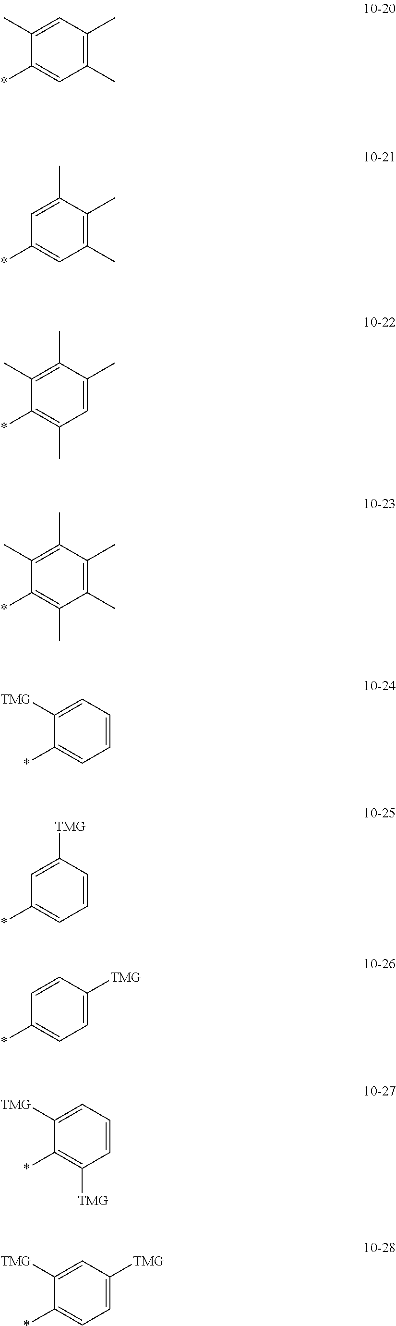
C1(*)=CC(C)=C(C)C=C1C.C1(*)=CC(C)=C(C)C(C)=C1.C1(*)=C(C)C=C(C)C(C)=C1C.C1(*)=C(C)C(C)=C(C)C(C)=C1C.C1(*)=CC=CC=C1[TMG].C1(*)=CC=CC([TMG])=C1.C1(*)=CC=C([TMG])C=C1.C1(*)=C([TMG])C=CC=C1[TMG].C1(*)=CC=C([TMG])C=C1[TMG]
